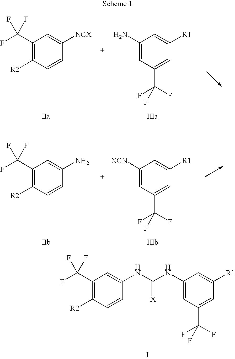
C1(C(F)(F)F)=C([R2])C=CC(NC(NC2=CC(C(F)(F)F)=CC([R1])=C2)=[X])=C1.I.C1(C(F)(F)F)=C([R2])C=CC([NCX])=C1.C1(N)=CC(C(F)(F)F)=CC([R1])=C1.C1(C(F)(F)F)=C([R2])C=CC(N)=C1.C1([XCN])=CC(C(F)(F)F)=CC([R1])=C1
